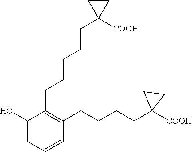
C1(CCCCCC2([COOH])CC2)=C(CCCCC2([COOH])CC2)C=CC=C1O
